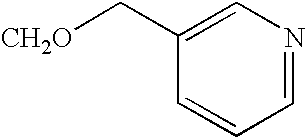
C1=NC=C(C[CH2O])C=C1
